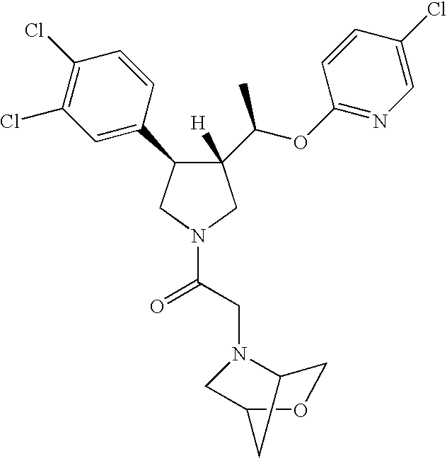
C1(C(OC2=NC=C(Cl)C=C2)C)([H])C(C2=CC(Cl)=C(Cl)C=C2)CN(C(CN2C3COC(C2)C3)=O)C1
